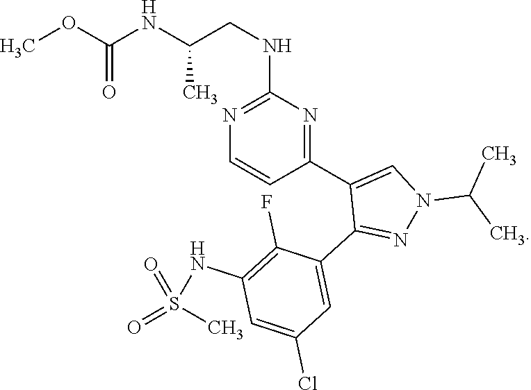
C1=CC(C2=CN(C(C)C)N=C2C2=CC(Cl)=CC(NS(=O)(C)=O)=C2F)=NC(NCC(NC(OC)=O)C)=N1
